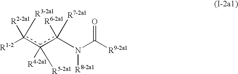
[R1-2]c([R2-2a1])([R3-2a1])c(c(N(C(=O)[R9-2a1])[R8-2a1])([R6-2a1])[R7-2a1])([R4-2a1])[R5-2a1]
